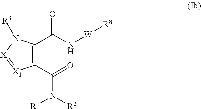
C1(C(=O)N([R1])[R2])=C(C(N[W][R8])=O)N([R3])[X]=[X1]1
